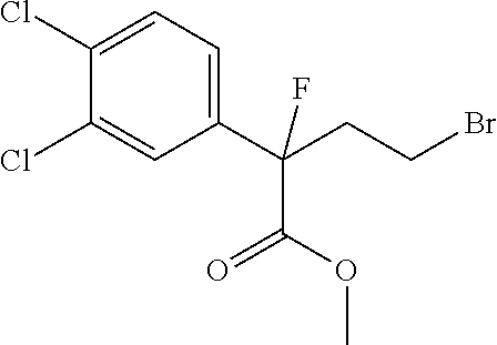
C1(Cl)=CC=C(C(CCBr)(C(OC)=O)F)C=C1Cl
